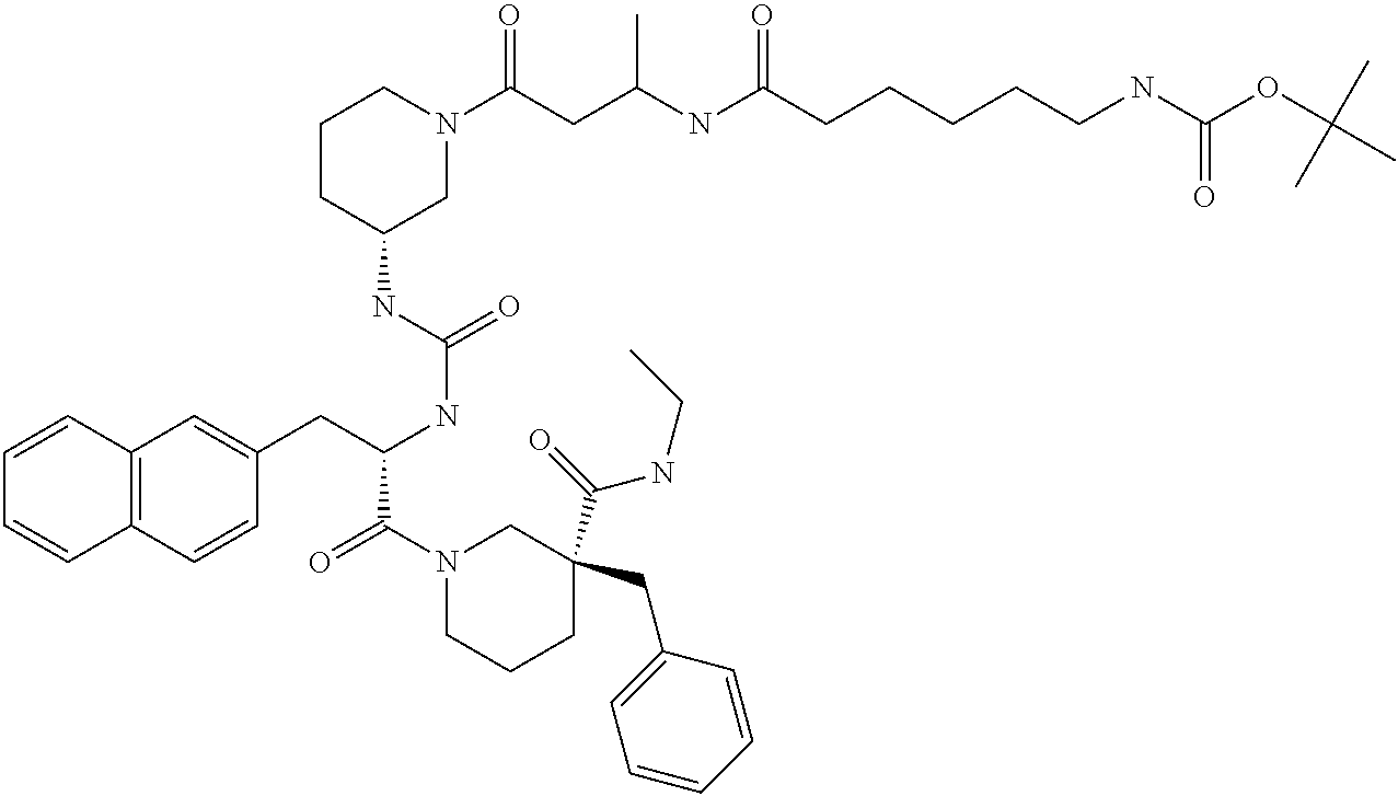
C12=C(C=CC(CC(NC(=O)NC3CN(C(CC(NC(CCCCCNC(OC(C)(C)C)=O)=O)C)=O)CCC3)C(N3CCCC(C(=O)NCC)(CC4=CC=CC=C4)C3)=O)=C1)C=CC=C2
